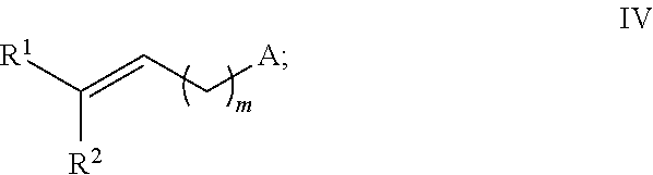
C([R2])([R1])=CC[A]
